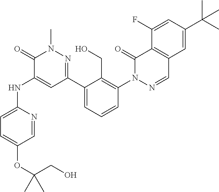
C1=NC(NC2=CC(C3=CC=CC(N4N=CC5=C(C4=O)C(F)=CC(C(C)(C)C)=C5)=C3CO)=NN(C)C2=O)=CC=C1OC(CO)(C)C
